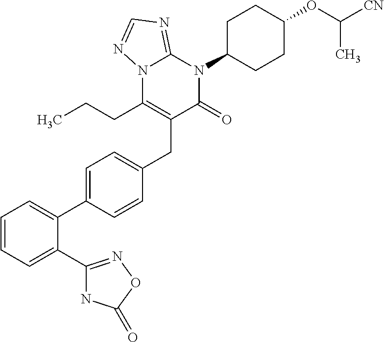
C(C1=C(CCC)N2C(=NC=N2)N(C2CCC(OC([CN])C)CC2)C1=O)C1=CC=C(C2=CC=CC=C2C2=NOC(=O)N2)C=C1
